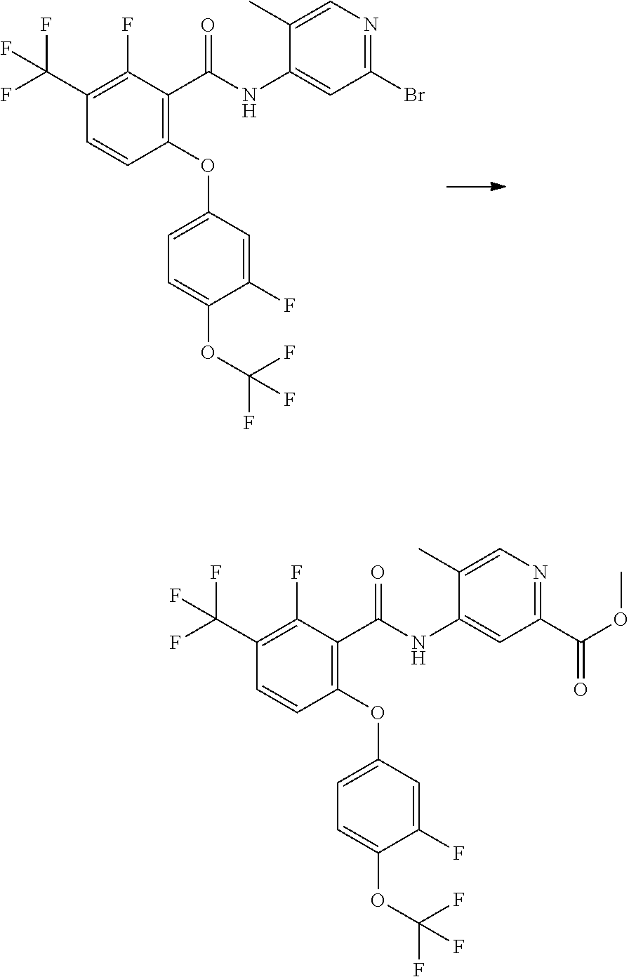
C1(OC2=CC=C(OC(F)(F)F)C(F)=C2)=C(C(NC2=CC(Br)=NC=C2C)=O)C(F)=C(C(F)(F)F)C=C1.C1(OC2=CC=C(OC(F)(F)F)C(F)=C2)=C(C(NC2=CC(C(OC)=O)=NC=C2C)=O)C(F)=C(C(F)(F)F)C=C1
